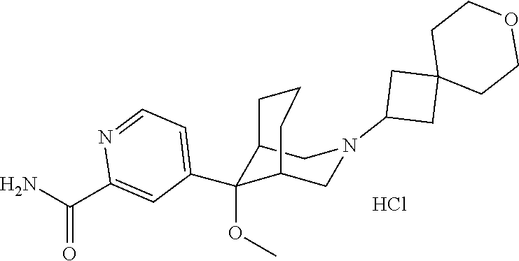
C1(C2(OC)C3CN(C4CC5(C4)CCOCC5)CC2CCC3)=CC=NC(C(N)=O)=C1.Cl
